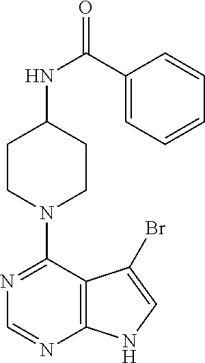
C1CN(C2=NC=NC3=C2C(Br)=CN3)CCC1NC(=O)C1=CC=CC=C1
